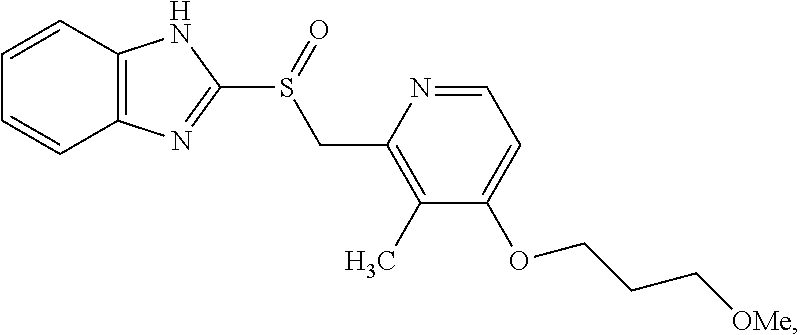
C1=CC2=C(C=C1)N=C(S(CC1=C(C)C(OCCC[OMe])=CC=N1)=O)N2
